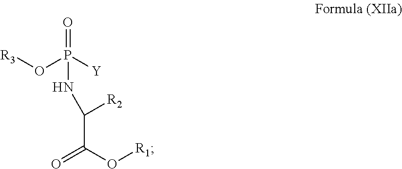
[R3]OP([Y])(=O)NC(C(O[R1])=O)[R2]
